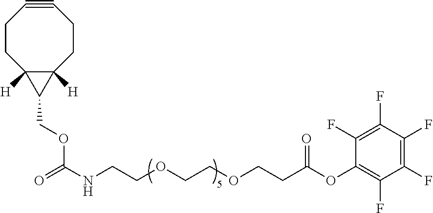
C1(OC(CCOCCOCCNC(=O)OCC2C3([H])C2([H])CCC#CCC3)=O)=C(F)C(F)=C(F)C(F)=C1F
